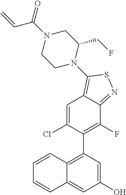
C12=C(C3=C(F)C4=NSC(N5C(CF)CN(C(C=C)=O)CC5)=C4C=C3Cl)C=C(O)C=C1C=CC=C2
